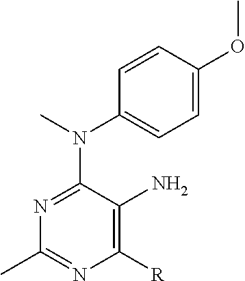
N1=C(N(C)C2=CC=C(OC)C=C2)C(N)=C([R])N=C1C
